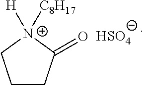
C1CC(=O)[N+]([H])([C8H17])C1.[HSO4]
